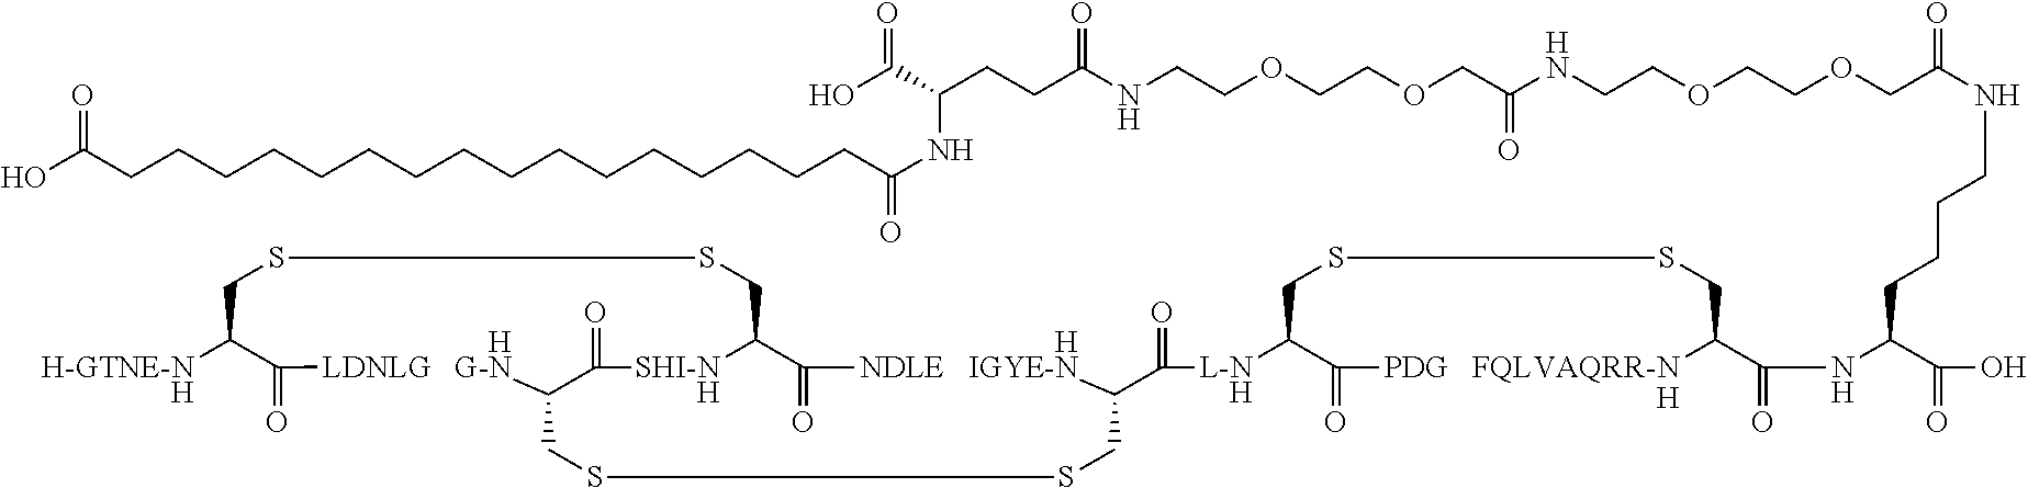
[H-GTNE-NH]C1C(=O)[HLDNLG   G-N]C2C(=O)[SHI-NH]C(CSSC1)C(=O)[HNDLE   IGYE-N]C(C(=O)[L-NH]C1C(=O)[PDG   FQLVAQRR-NH]C(C(=O)NC(C(=O)O)CCCCNC(COCCOCCNC(COCCOCCNC(CCC(C(O)=O)NC(CCCCCCCCCCCCCCCCC(O)=O)=O)=O)=O)=O)CSSC1)CSSC2
